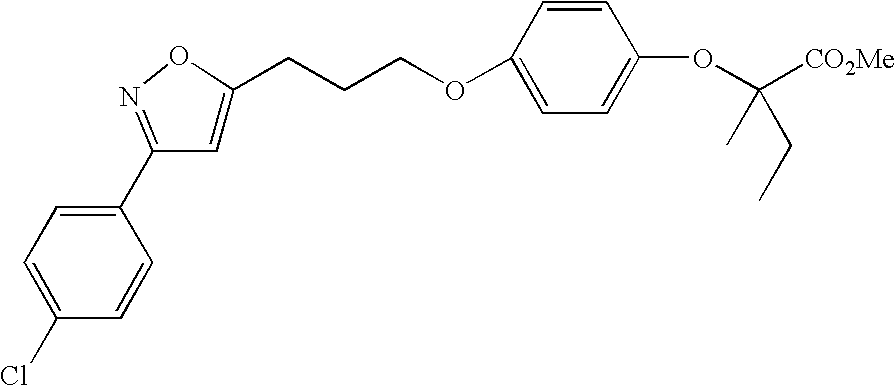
C1=C(Cl)C=CC(C2=NOC(CCCOC3=CC=C(OC([CO2Me])(C)CC)C=C3)=C2)=C1
